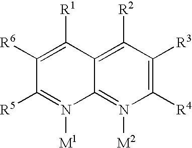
C1([R2])=C2C(=N([M2])C([R4])=C1[R3])N([M1])=C([R5])C([R6])=C2[R1]
